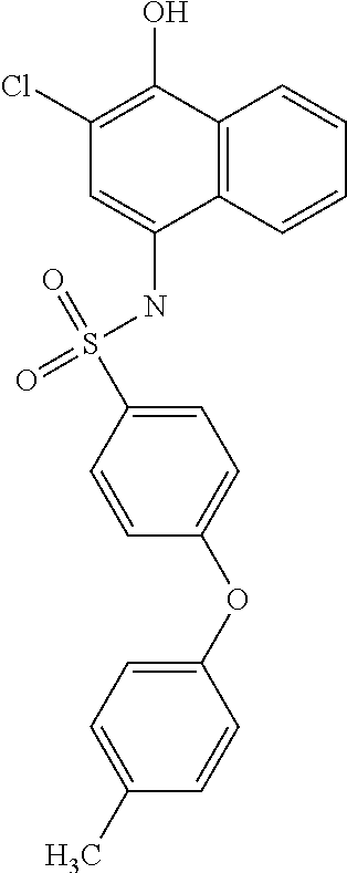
O=S(NC1=CC(Cl)=C(O)C2=C1C=CC=C2)(=O)C1=CC=C(OC2=CC=C(C)C=C2)C=C1
